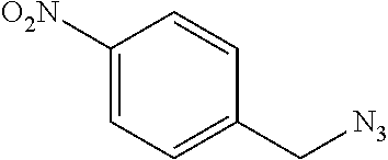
C1([O2N])=CC=C(C[N3])C=C1
